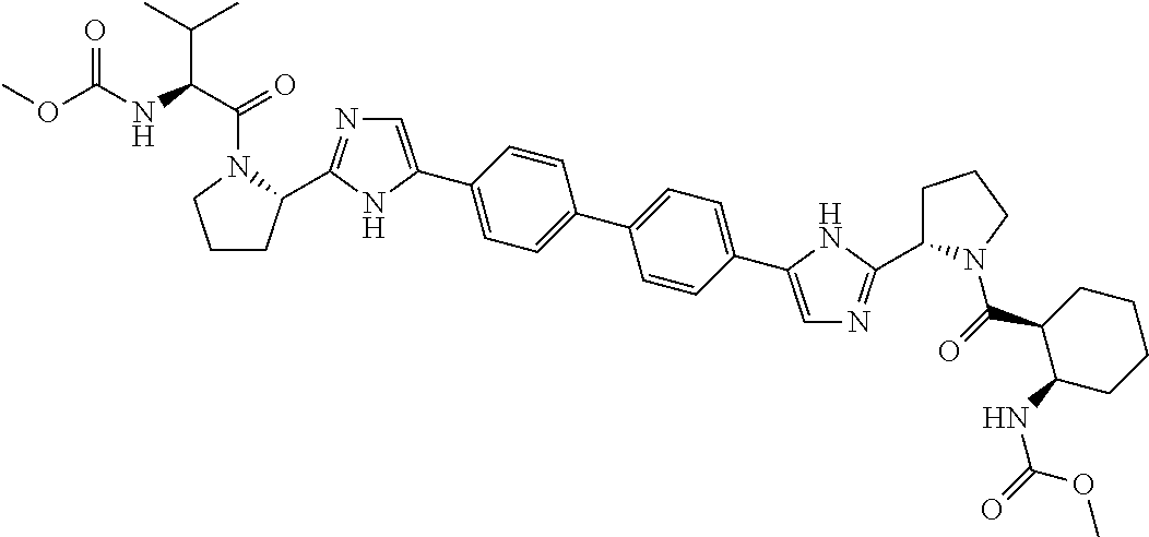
C1CC(C2=NC=C(C3=CC=C(C4=CC=C(C5=CN=C(C6CCCN6C(C6C(NC(OC)=O)CCCC6)=O)N5)C=C4)C=C3)N2)N(C(C(NC(OC)=O)C(C)C)=O)C1
